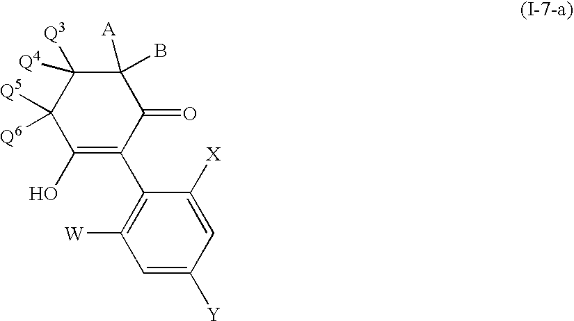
C1(C2=C(O)C([Q5])([Q6])C([Q3])([Q4])C(B)([A])C2=O)=C([W])C=C([Y])C=C1[X]
